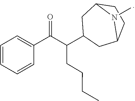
C(CCC)C(C(C1=CC=CC=C1)=O)C1CC2CCC(C1)N2C
